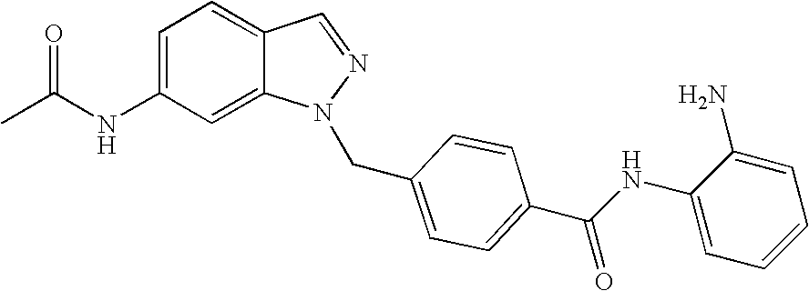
CC(=O)NC1=CC=C2C(=C1)N(CC1=CC=C(C(NC3=CC=CC=C3N)=O)C=C1)N=C2
